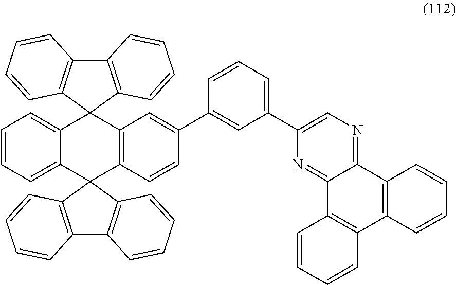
C12=CC=CC=C1C1(C3=C(C24C2=C(C5=C4C=CC=C5)C=CC=C2)C=C(C2=CC(C4=CN=C5C(=N4)C4=C(C6=C5C=CC=C6)C=CC=C4)=CC=C2)C=C3)C2=C(C3=C1C=CC=C3)C=CC=C2
